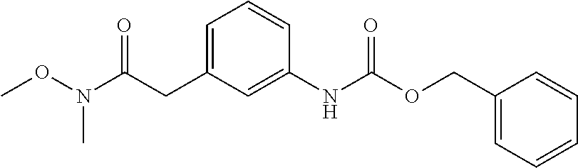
N(C(CC1=CC=CC(NC(OCC2=CC=CC=C2)=O)=C1)=O)(OC)C
